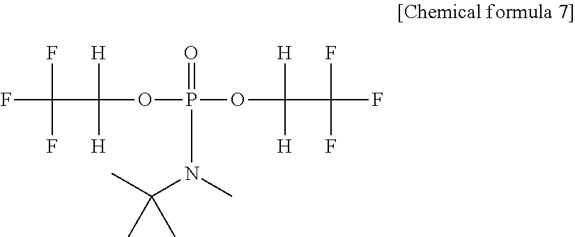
FC(F)(C(OP(OC(C(F)(F)F)([H])[H])(=O)N(C)C(C)(C)C)([H])[H])F
